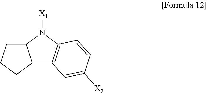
C12C3=C(N([X1])C1CCC2)C=CC([X2])=C3
